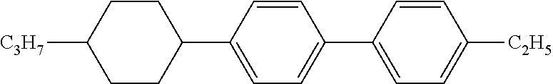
C1=CC(C2CCC([C3H7])CC2)=CC=C1C1=CC=C([C2H5])C=C1
